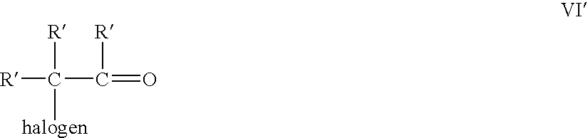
[R]C([R])([halogen])C([R])=O
